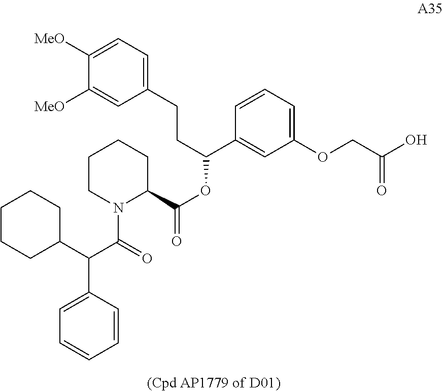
C1N(C(=O)C(C2=CC=CC=C2)C2CCCCC2)C(C(=O)OC(C2=CC(OCC(O)=O)=CC=C2)CCC2=CC=C([MeO])C([MeO])=C2)CCC1
